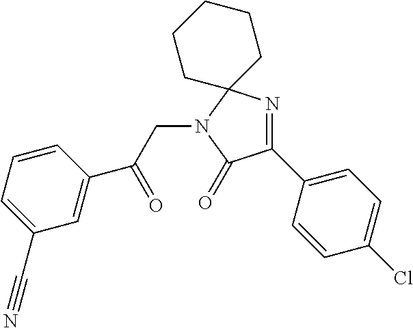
C1(C2=CC=C(Cl)C=C2)=NC2(N(CC(=O)C3=CC(C#N)=CC=C3)C1=O)CCCCC2
